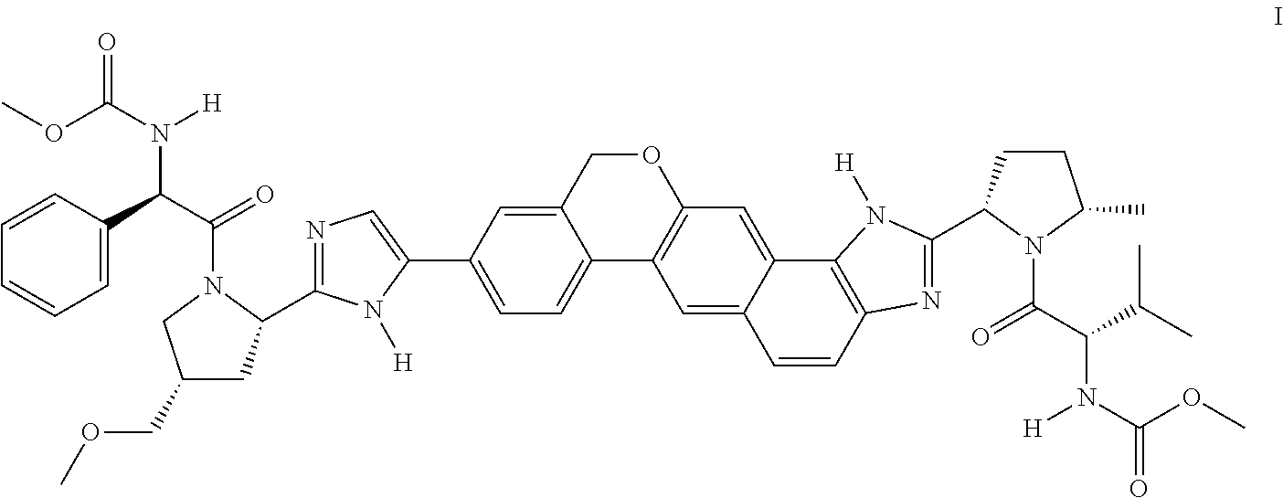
C1=C(C2=CN=C(C3CC(COC)CN3C(C(C3=CC=CC=C3)N(C(OC)=O)[H])=O)N2[H])C=C2C(=C1)C1=C(OC2)C=C2C(=C1)C=CC1=C2N([H])C(C2CCC(C)N2C(C(N(C(OC)=O)[H])C(C)C)=O)=N1
